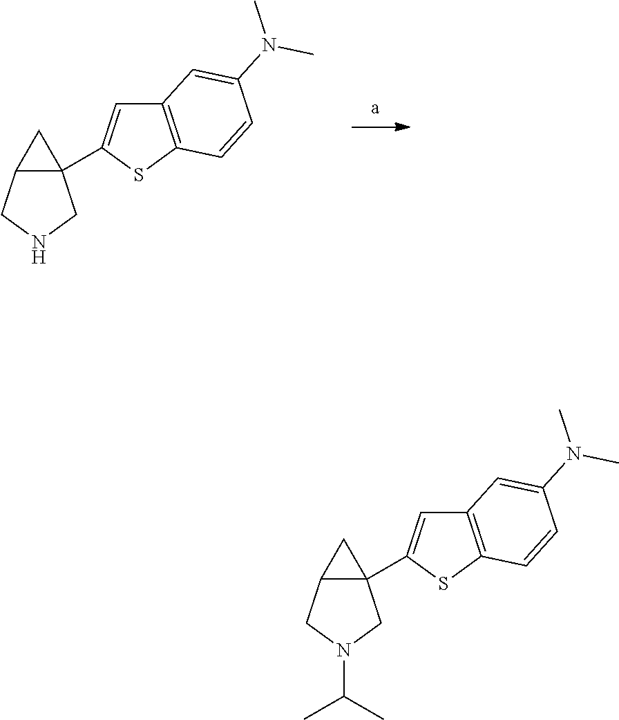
C12=C(SC(C34C(CNC3)C4)=C1)C=CC(N(C)C)=C2.C12=C(SC(C34C(CN(C(C)C)C3)C4)=C1)C=CC(N(C)C)=C2
